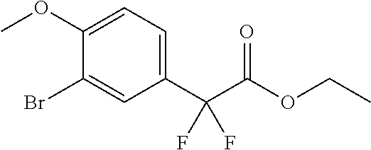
C1=C(OC)C(Br)=CC(C(C(OCC)=O)(F)F)=C1
